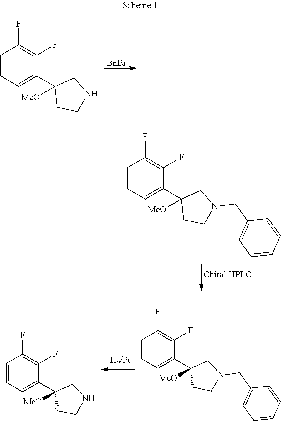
[BnBr].C1=CC=C(C2([MeO])CCNC2)C(F)=C1F.C1=CC=C(C2([MeO])CCN(CC3=CC=CC=C3)C2)C(F)=C1F.C1=CC=C(C2([MeO])CCN(CC3=CC=CC=C3)C2)C(F)=C1F.C1=CC=C(C2([MeO])CCNC2)C(F)=C1F
